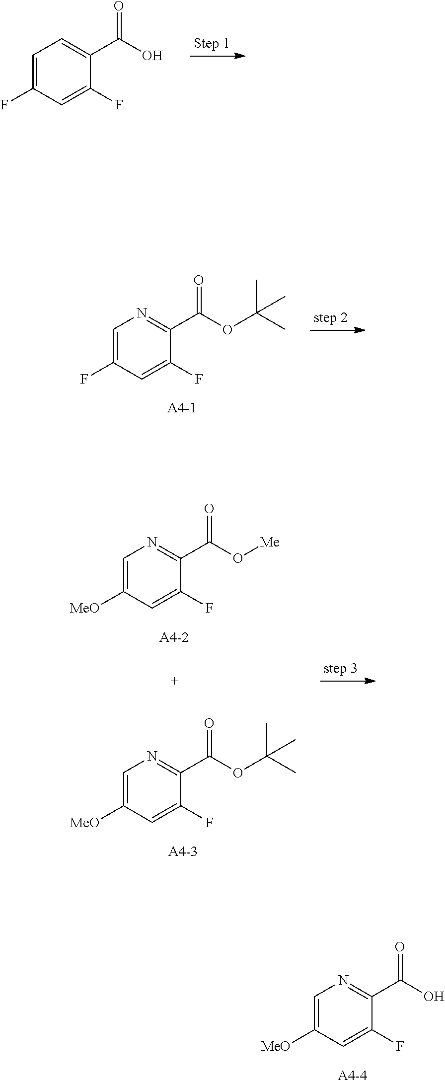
C1=C(F)C=C(F)C(C(O)=O)=C1.C1=C(F)C=C(F)C(C(OC(C)(C)C)=O)=N1.C1=C([MeO])C=C(F)C(C(O[Me])=O)=N1.C1=C([MeO])C=C(F)C(C(OC(C)(C)C)=O)=N1.C1=C([MeO])C=C(F)C(C(O)=O)=N1
